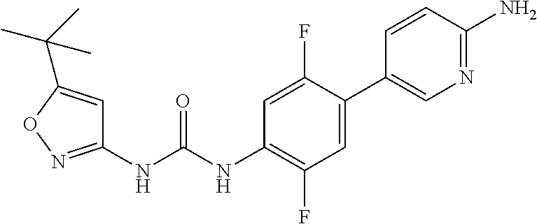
C1(NC(NC2=C(F)C=C(C3=CN=C(N)C=C3)C(F)=C2)=O)=NOC(C(C)(C)C)=C1
